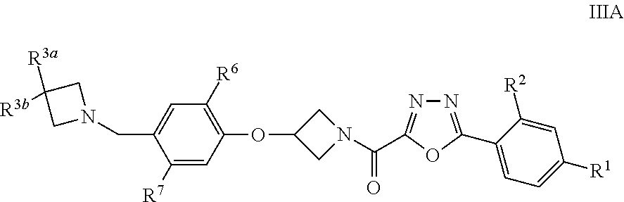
C1(CN2CC([R3b])([R3a])C2)=CC([R6])=C(OC2CN(C(=O)C3=NN=C(C4=CC=C([R1])C=C4[R2])O3)C2)C=C1[R7]
